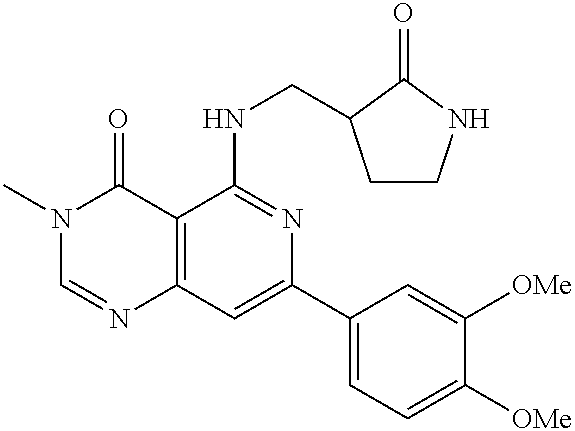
C12=C(C=C(C3=CC=C([OMe])C([OMe])=C3)N=C1NCC1CCNC1=O)N=CN(C)C2=O
